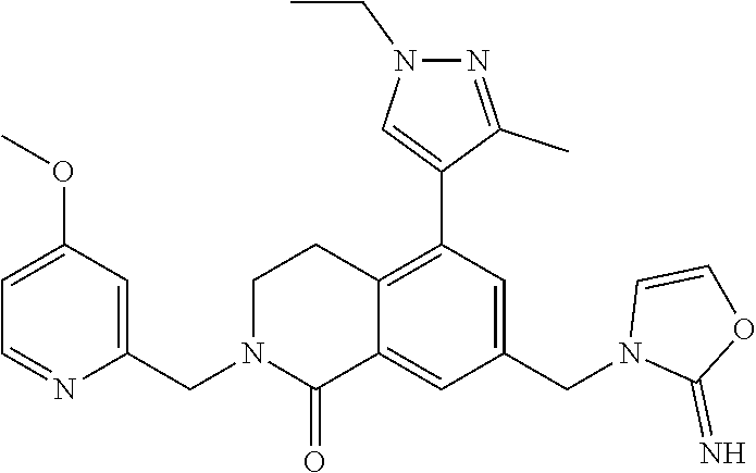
C1(OC)=CC=NC(CN2C(=O)C3=CC(CN4C(=N)OC=C4)=CC(C4=CN(CC)N=C4C)=C3CC2)=C1
